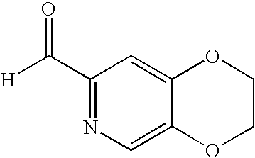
C1(C([H])=O)=NC=C2C(=C1)OCCO2
